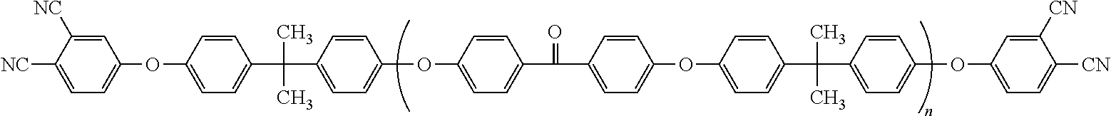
C1([NC])=CC(OC2=CC=C(C(C)(C)C3=CC=C(OC4=CC=C(C(C5=CC=C(OC6=CC=C(C(C)(C)C7=CC=C(OC8=CC=C([CN])C([CN])=C8)C=C7)C=C6)C=C5)=O)C=C4)C=C3)C=C2)=CC=C1[NC]
